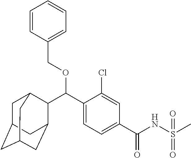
C(C1=CC=C(C(NS(=O)(=O)C)=O)C=C1Cl)(C1C2CC3CC(CC1C3)C2)OCC1=CC=CC=C1
